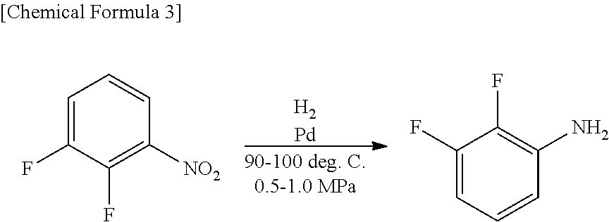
C1(F)=CC=CC(N)=C1F.C1=C(F)C(F)=C([NO2])C=C1.[Pd]
